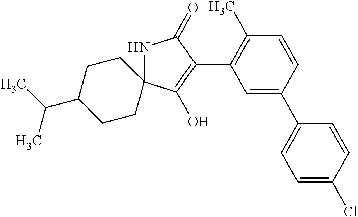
N1C2(C(O)=C(C3=C(C)C=CC(C4=CC=C(Cl)C=C4)=C3)C1=O)CCC(C(C)C)CC2
